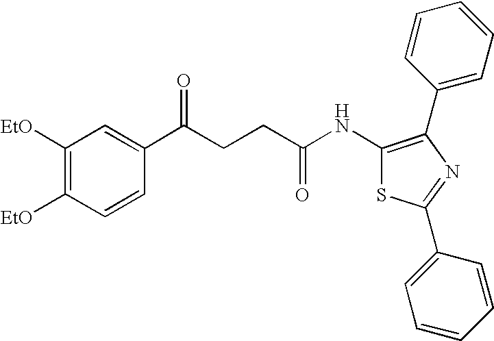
C1(NC(CCC(C2=CC([EtO])=C([EtO])C=C2)=O)=O)=C(C2=CC=CC=C2)N=C(C2=CC=CC=C2)S1
